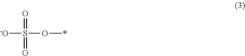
[-O]S(O*)(=O)=O
